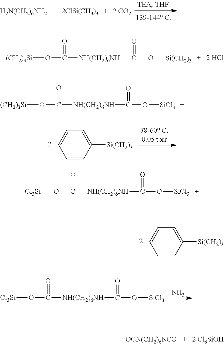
[H2N(CH2)6NH2].[(CH2)3Si]OC(=O)[NH(CH2)6NH]C(=O)O[Si(CH2)3].C1=CC([Si(CH2)3])=CC=C1.C1=CC([Si(CH2)3])=CC=C1.N.[Cl3Si]OC(=O)[NH(CH2)6NH]C(=O)O[SiCl3].[OCN(CH2)6NCO].[(CH2)3Si]OC(=O)[NH(CH2)6NH]C(=O)O[SiCl3].[Cl3Si]OC(=O)[NH(CH2)6NH]C(=O)O[SiCl3]
